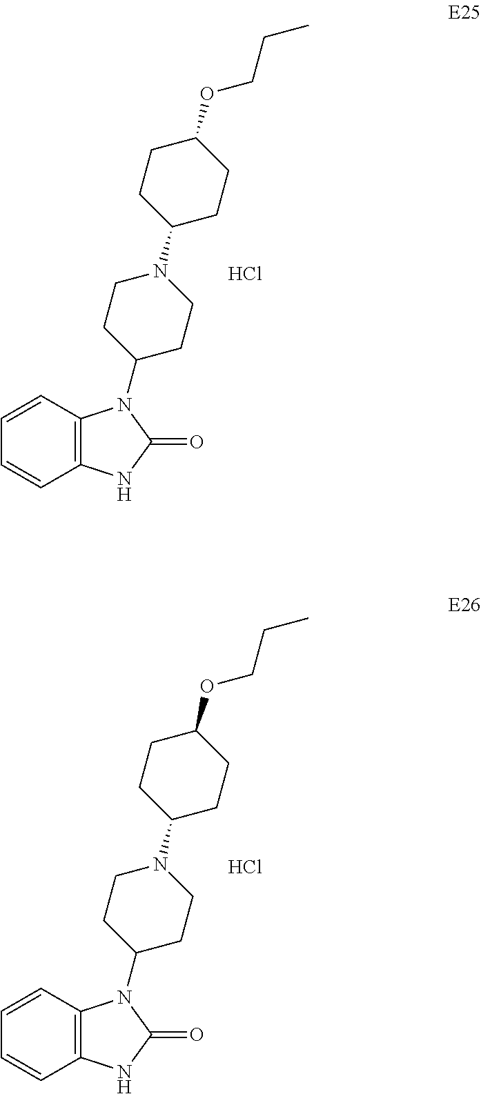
C1=CC2=C(C=C1)NC(=O)N2C1CCN(C2CCC(OCCC)CC2)CC1.Cl.C1=CC2=C(C=C1)NC(=O)N2C1CCN(C2CCC(OCCC)CC2)CC1.Cl
